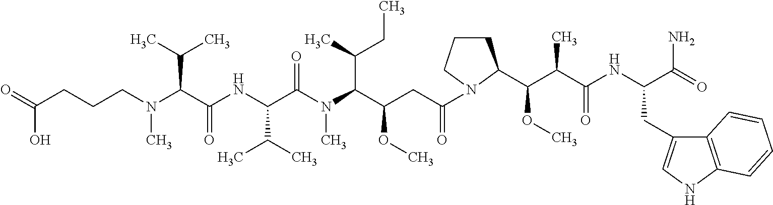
O=C(CCCN(C(C(NC(C(N(C(C(CC(=O)N1CCCC1C(C(C(NC(C(=O)N)CC1=CNC2=C1C=CC=C2)=O)C)OC)OC)C(C)CC)C)=O)C(C)C)=O)C(C)C)C)O
